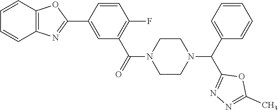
C1=C(C2=NC3=C(O2)C=CC=C3)C=CC(F)=C1C(=O)N1CCN(C(C2=CC=CC=C2)C2=NN=C(C)O2)CC1
